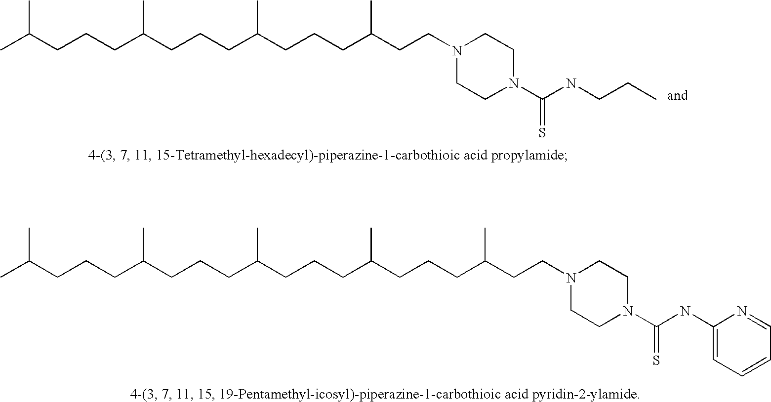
C(C(CCCC(CCCC(CCN1CCN(C(=S)NCCC)CC1)C)C)C)CCC(C)C.C(C(CCCC(CCCC(CCN1CCN(C(=S)NC2=CC=CC=N2)CC1)C)C)C)CCC(CCCC(C)C)C
